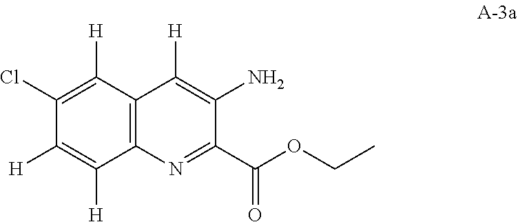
C12=C(C([H])=C(Cl)C([H])=C1[H])C([H])=C(N)C(C(OCC)=O)=N2
